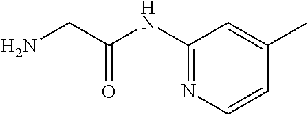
C1(NC(CN)=O)=NC=CC(C)=C1
